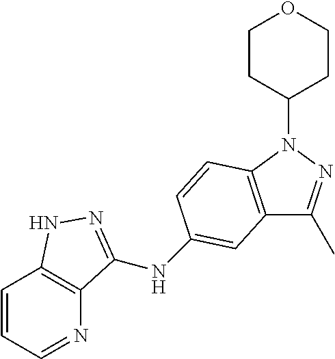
N1=CC=CC2=C1C(NC1=CC3=C(N(C4CCOCC4)N=C3C)C=C1)=NN2
